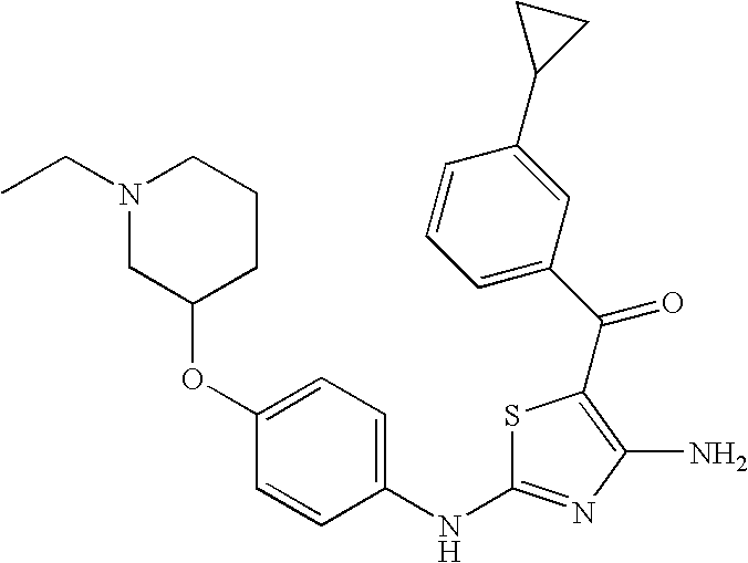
C(C1=C(N)N=C(NC2=CC=C(OC3CCCN(CC)C3)C=C2)S1)(C1=CC=CC(C2CC2)=C1)=O
